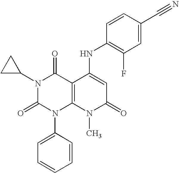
N1(C2CC2)C(=O)N(C2=CC=CC=C2)C2=C(C1=O)C(NC1=C(F)C=C(C#N)C=C1)=CC(=O)N2C
